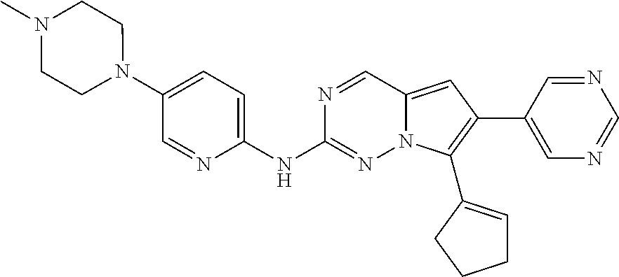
N1(C2=CC=C(NC3=NN4C(=CC(C5=CN=CN=C5)=C4C4=CCCC4)C=N3)N=C2)CCN(C)CC1
